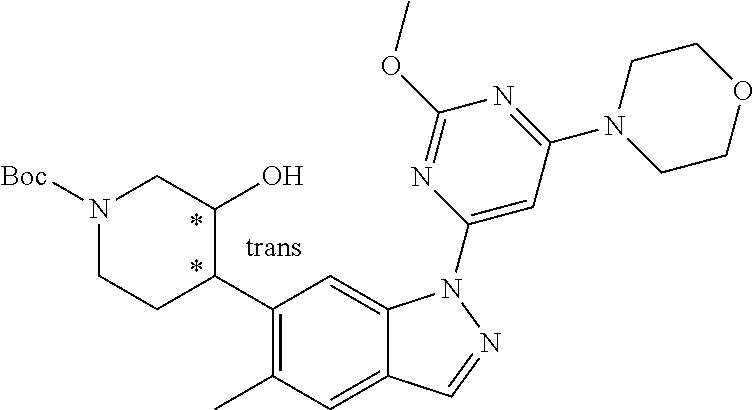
C1(C2C(O)CN([Boc])CC2)=C(C)C=C2C(=C1)N(C1=CC(N3CCOCC3)=NC(OC)=N1)N=C2
